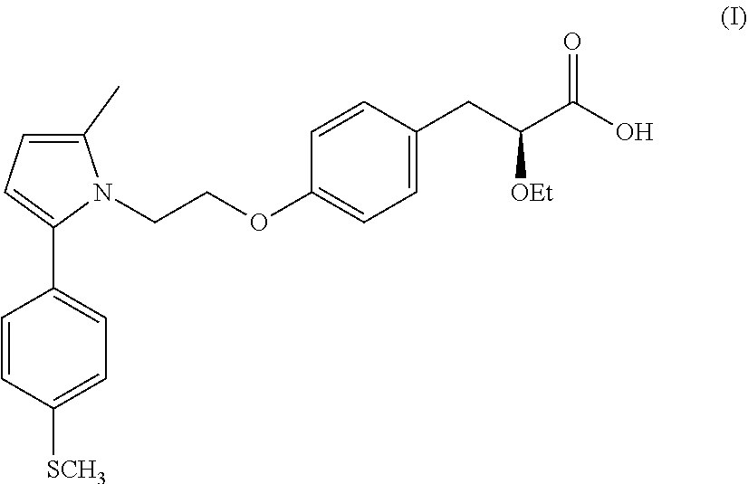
C1=C(CC(C(O)=O)[OEt])C=CC(OCCN2C(C3=CC=C([SCH3])C=C3)=CC=C2C)=C1
